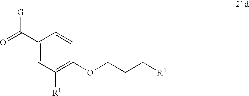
C1(C([G])=O)=CC([R1])=C(OCCC[R4])C=C1
